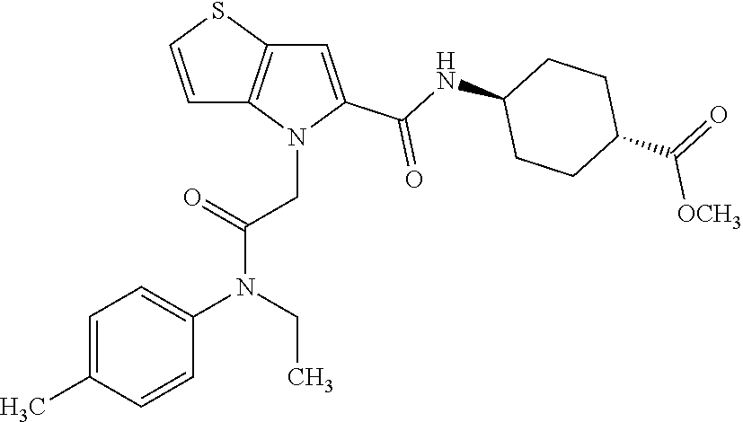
C1=C(C)C=CC(N(CC)C(=O)CN2C(C(NC3CCC(C([OCH3])=O)CC3)=O)=CC3=C2C=CS3)=C1
